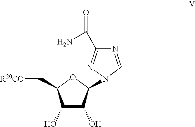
C1(O)C(O)C(N2N=C(C(N)=O)N=C2)OC1C[R20CO]
